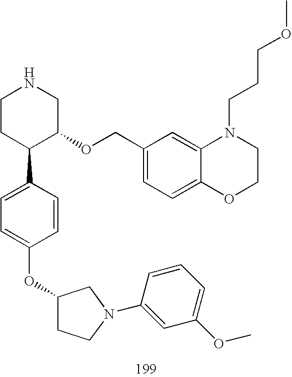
C1CC(C2=CC=C(OC3CCN(C4=CC(OC)=CC=C4)C3)C=C2)C(OCC2=CC=C3C(=C2)N(CCCOC)CCO3)CN1
